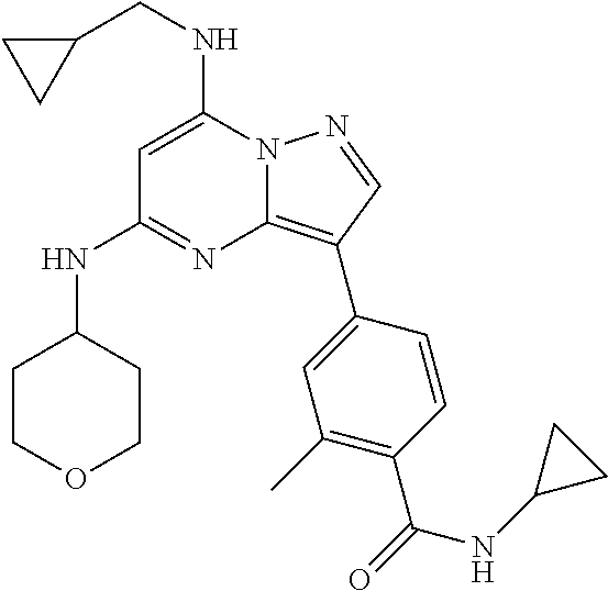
N12C(=C(C3=CC(C)=C(C(=O)NC4CC4)C=C3)C=N1)N=C(NC1CCOCC1)C=C2NCC1CC1
